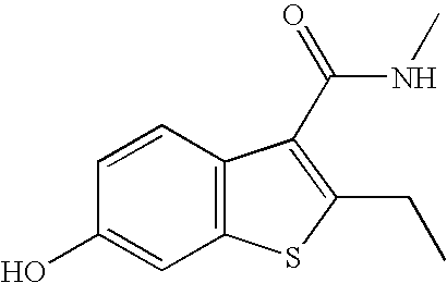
C1=CC2=C(C=C1O)SC(CC)=C2C(NC)=O
